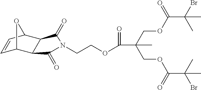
C1=CC2C3C(C1O2)C(=O)N(CCOC(C(C)(COC(C(C)(Br)C)=O)COC(C(C)(C)Br)=O)=O)C3=O
